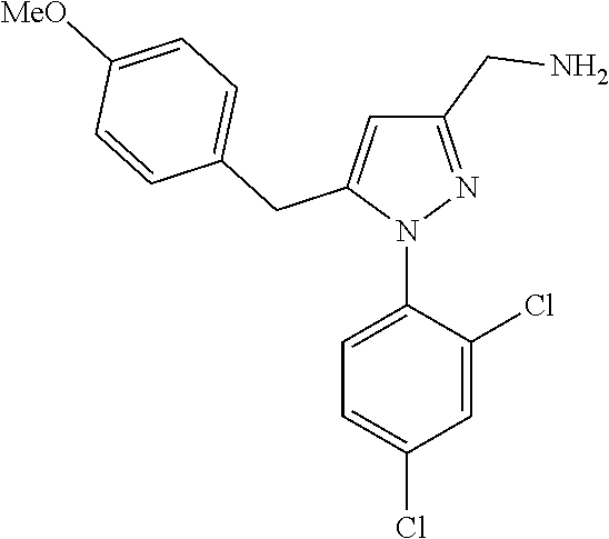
C1=C(N2N=C(CN)C=C2CC2=CC=C([MeO])C=C2)C(Cl)=CC(Cl)=C1
